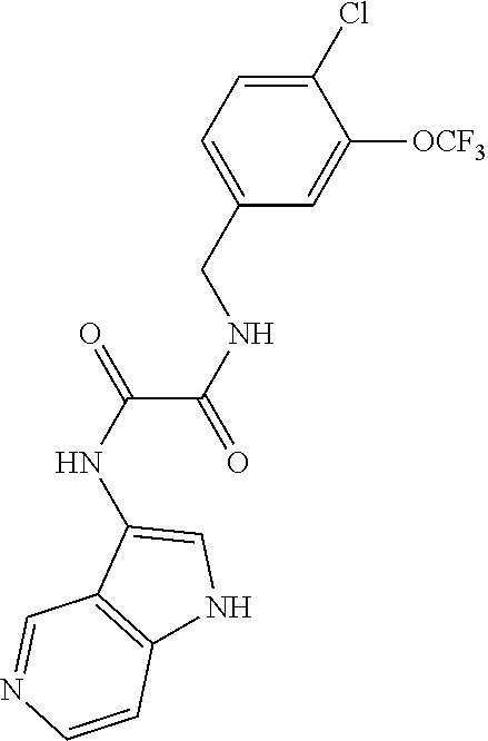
N(C(C(NCC1=CC=C(Cl)C([OCF3])=C1)=O)=O)C1=CNC2=C1C=NC=C2
